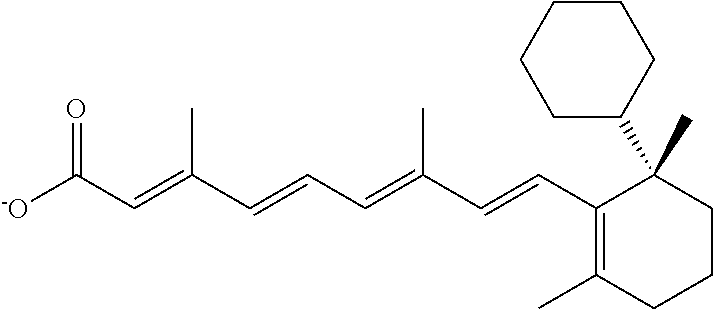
[-O]C(C=C(C=CC=C(C=CC1=C(C)CCCC1(C1CCCCC1)C)C)C)=O
